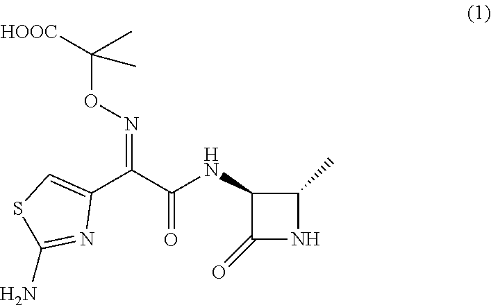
C1(=O)NC(C)C1NC(C(C1=CSC(N)=N1)=NOC([HOOC])(C)C)=O
